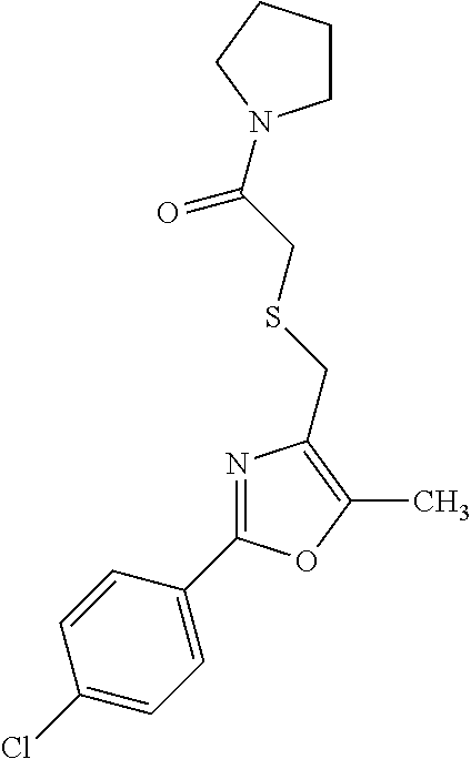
C1(Cl)=CC=C(C2=NC(CSCC(=O)N3CCCC3)=C(C)O2)C=C1
